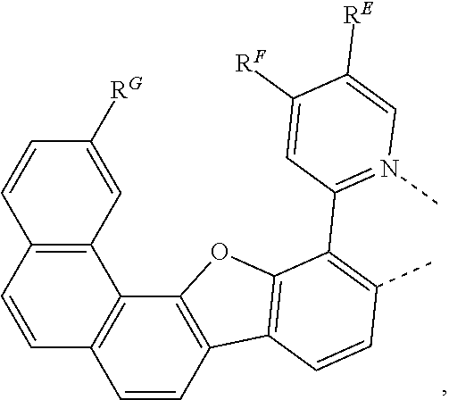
C1=CC2=C(C3=C1C=CC1=C3C=C([RG])C=C1)OC1=C2C=CC(C)=C1C1=N(C)C=C([RE])C([RF])=C1
